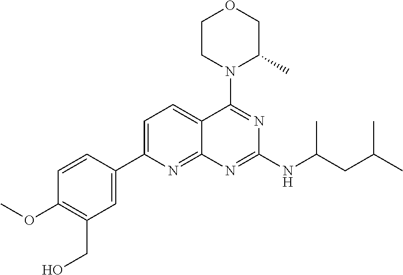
C1=C(C2=CC(CO)=C(OC)C=C2)N=C2C(=C1)C(N1C(C)COCC1)=NC(NC(CC(C)C)C)=N2
